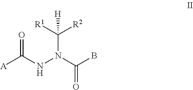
[A]C(NN(C([R2])([R1])[H])C(=O)B)=O
